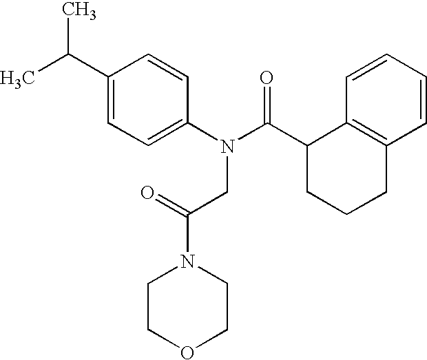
C1=CC=CC2=C1C(C(N(C1=CC=C(C(C)C)C=C1)CC(N1CCOCC1)=O)=O)CCC2
